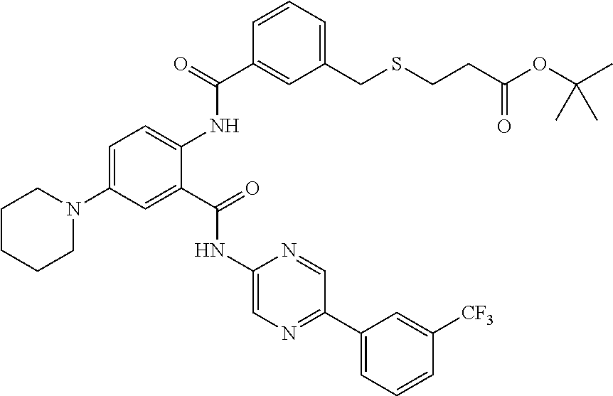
C1(C2=NC=C(NC(C3=CC(N4CCCCC4)=CC=C3NC(C3=CC(CSCCC(OC(C)(C)C)=O)=CC=C3)=O)=O)N=C2)=CC=CC([CF3])=C1
